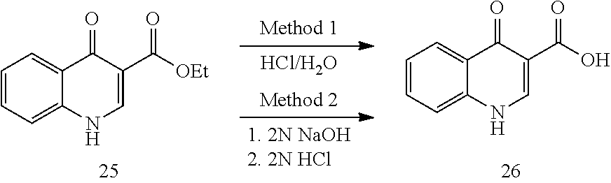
C1=C2C(=CC=C1)C(=O)C(C([OEt])=O)=CN2.C1=C2C(=CC=C1)C(=O)C(C(O)=O)=CN2
